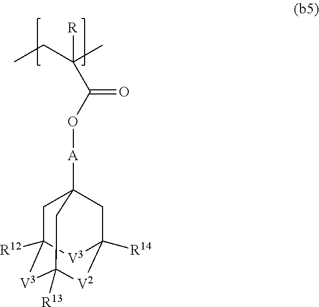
CCC([R])(C)C(O[A]C12CC3([R12])[V3]C([R13])([V2]C([R14])(C1)[V3]3)C2)=O
